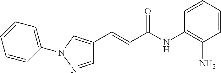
C1=NN(C2=CC=CC=C2)C=C1C=CC(NC1=C(N)C=CC=C1)=O
